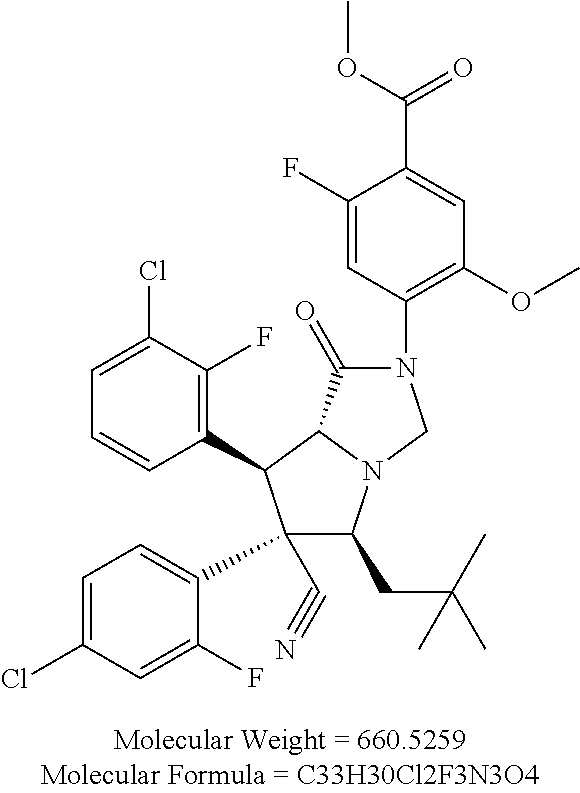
C1=C(Cl)C(F)=C(C2C(C3=CC=C(Cl)C=C3F)(C#N)C(CC(C)(C)C)N3C2C(=O)N(C2=C(OC)C=C(C(=O)OC)C(F)=C2)C3)C=C1
